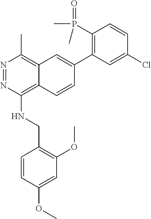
C1(P(=O)(C)C)=C(C2=CC3=C(C)N=NC(NCC4=C(OC)C=C(OC)C=C4)=C3C=C2)C=C(Cl)C=C1
